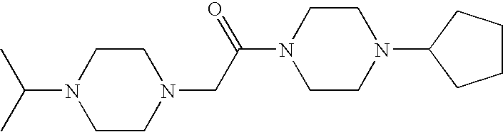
C1CN(CC(N2CCN(C3CCCC3)CC2)=O)CCN1C(C)C
